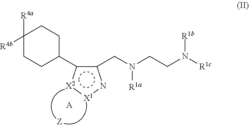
c1(CN(CCN([R1c])[R1b])[R1a])c(C2CCC([R4a])([R4b])CC2)[X2]:[X1]n1.[A]
